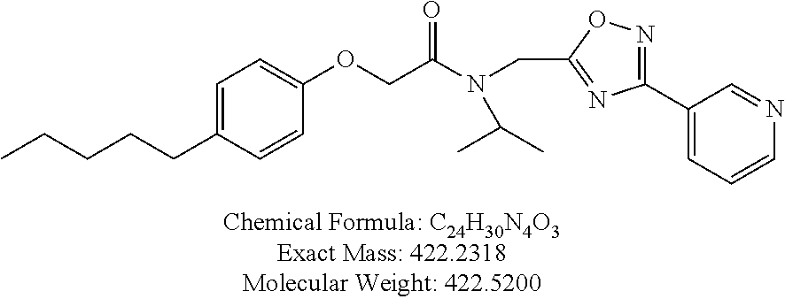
C1=C(CCCCC)C=CC(OCC(=O)N(CC2=NC(C3=CC=CN=C3)=NO2)C(C)C)=C1
